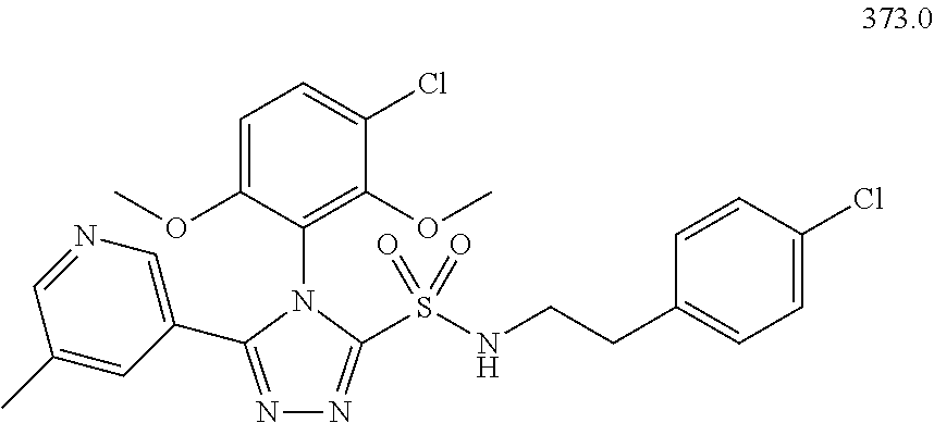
C1=C(OC)C(N2C(S(NCCC3=CC=C(Cl)C=C3)(=O)=O)=NN=C2C2=CN=CC(C)=C2)=C(OC)C(Cl)=C1
